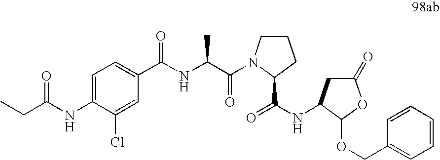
C1=C(NC(CC)=O)C(Cl)=CC(C(NC(C(=O)N2CCCC2C(NC2CC(=O)OC2OCC2=CC=CC=C2)=O)C)=O)=C1
